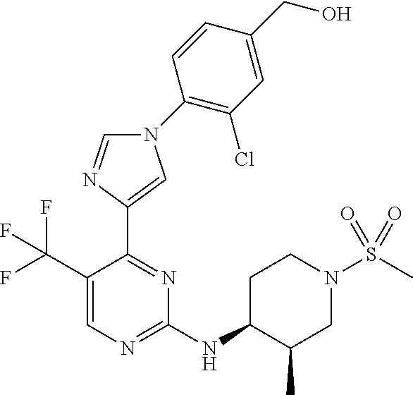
C1=NC(C2=NC(NC3C(C)CN(S(C)(=O)=O)CC3)=NC=C2C(F)(F)F)=CN1C1=C(Cl)C=C(CO)C=C1
